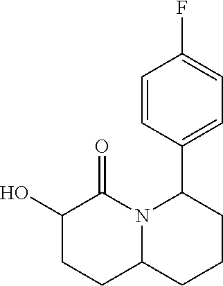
C1=CC(C2N3C(CCC2)CCC(O)C3=O)=CC=C1F
